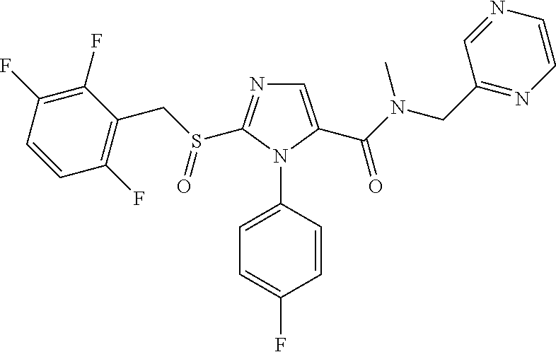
C1=C(C(=O)N(CC2=NC=CN=C2)C)N(C2=CC=C(F)C=C2)C(S(CC2=C(F)C=CC(F)=C2F)=O)=N1
